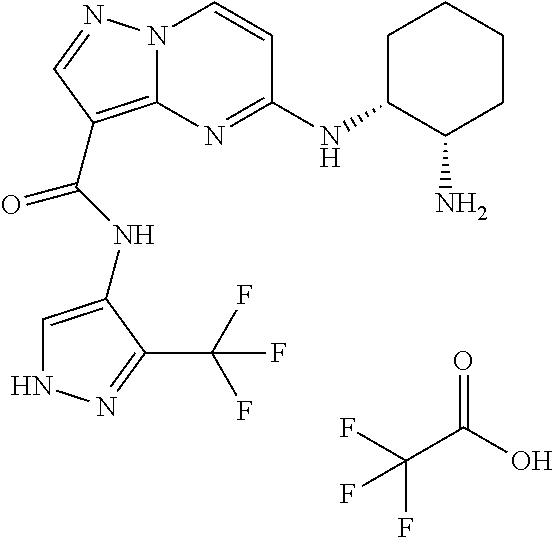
FC(C(O)=O)(F)F.N12C(=C(C(=O)NC3=CNN=C3C(F)(F)F)C=N1)N=C(NC1C(N)CCCC1)C=C2
